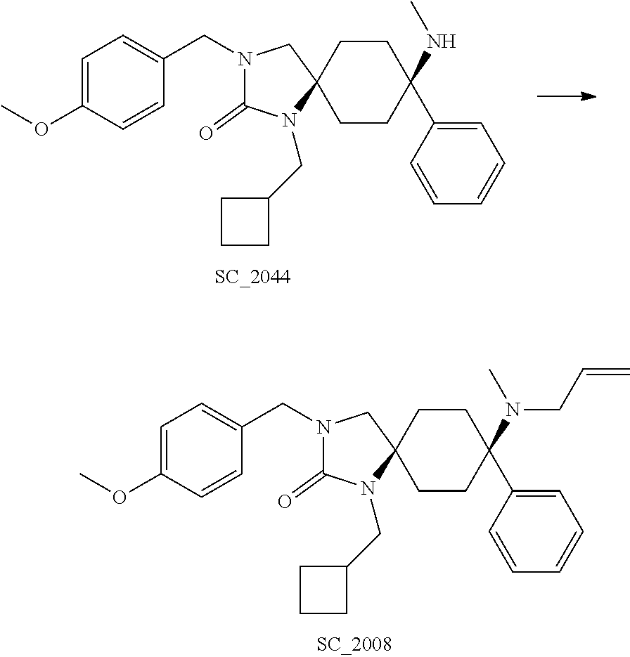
N1(CC2=CC=C(OC)C=C2)C(=O)N(CC2CCC2)C2(C1)CCC(NC)(C1=CC=CC=C1)CC2.N1(CC2=CC=C(OC)C=C2)C(=O)N(CC2CCC2)C2(C1)CCC(N(C)CC=C)(C1=CC=CC=C1)CC2
